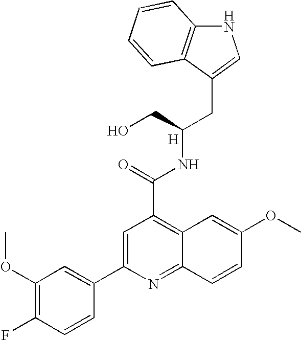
N1C2=C(C(CC(NC(C3=C4C(=NC(C5=CC(OC)=C(F)C=C5)=C3)C=CC(OC)=C4)=O)CO)=C1)C=CC=C2.[H]
